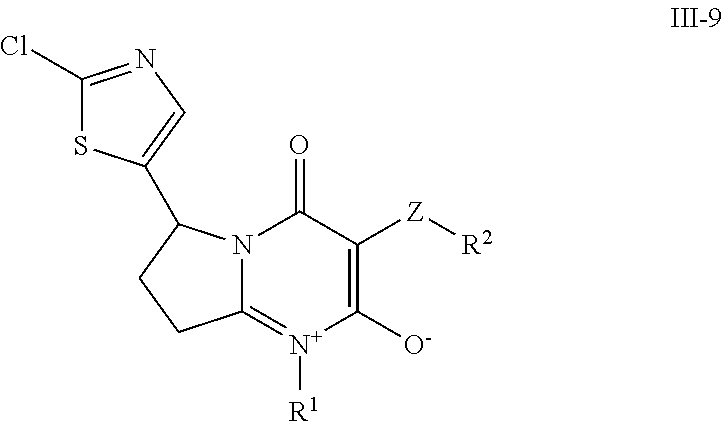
C1([O-])=C([Z][R2])C(=O)N2C(=[N+]1[R1])CCC2C1=CN=C(Cl)S1
